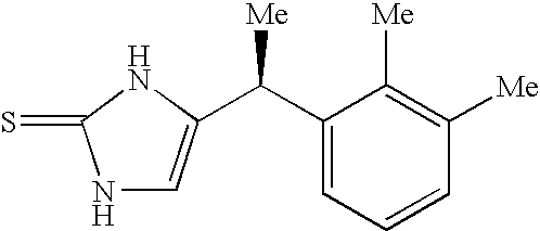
N1C=C(C(C2=CC=CC([Me])=C2[Me])[Me])NC1=S
